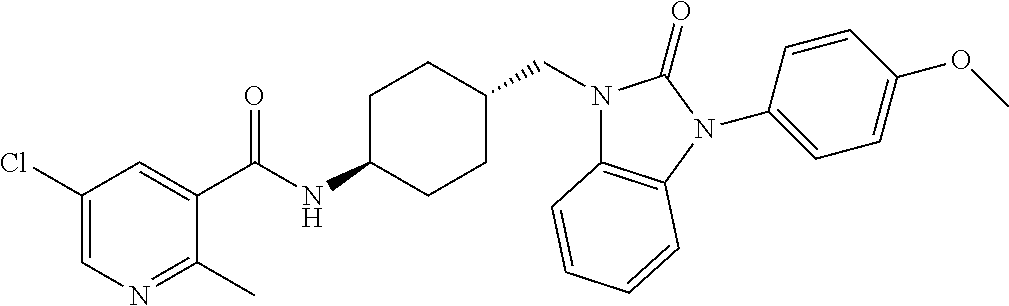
C1(Cl)=CN=C(C)C(C(NC2CCC(CN3C4=C(N(C5=CC=C(OC)C=C5)C3=O)C=CC=C4)CC2)=O)=C1
